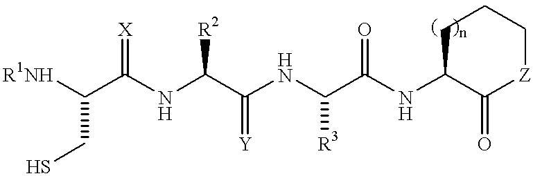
[R1NH]C(C(NC(C(NC(C(NC1C(=O)[Z]CCC1)=O)[R3])=[Y])[R2])=[X])CS
